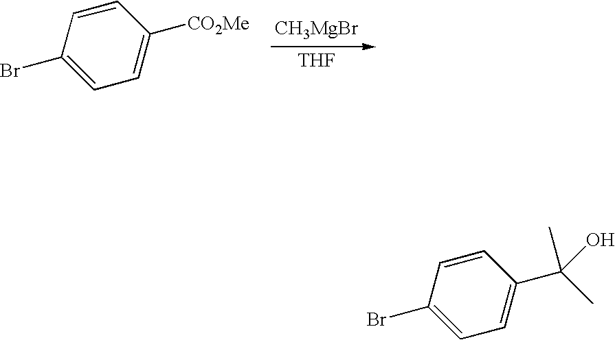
[CH3MgBr].[THF].C1(Br)=CC=C([CO2Me])C=C1.C1=CC(Br)=CC=C1C(C)(C)O
